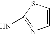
C1=CSC(N)=N1
